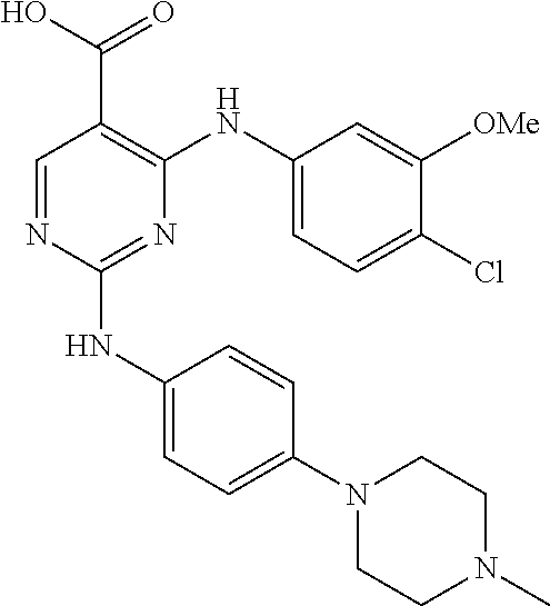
C1(NC2=CC=C(N3CCN(C)CC3)C=C2)=NC(NC2=CC=C(Cl)C([OMe])=C2)=C(C(O)=O)C=N1
